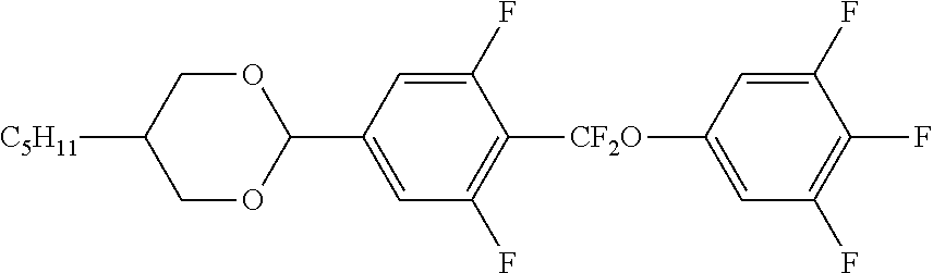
C1([C5H11])COC(C2=CC(F)=C([CF2O]C3=CC(F)=C(F)C(F)=C3)C(F)=C2)OC1
